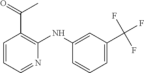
N1=CC=CC(C(=O)C)=C1NC1=CC(C(F)(F)F)=CC=C1
